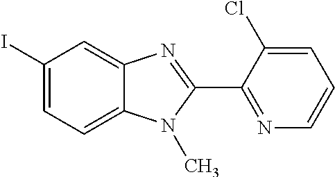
C1(I)=CC=C2C(=C1)N=C(C1=NC=CC=C1Cl)N2C
